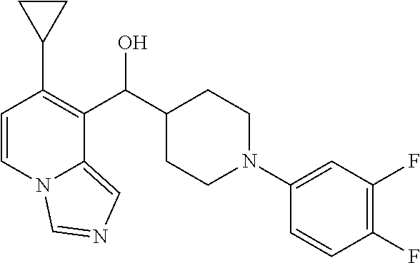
C1=CN2C(=CN=C2)C(C(C2CCN(C3=CC(F)=C(F)C=C3)CC2)O)=C1C1CC1
